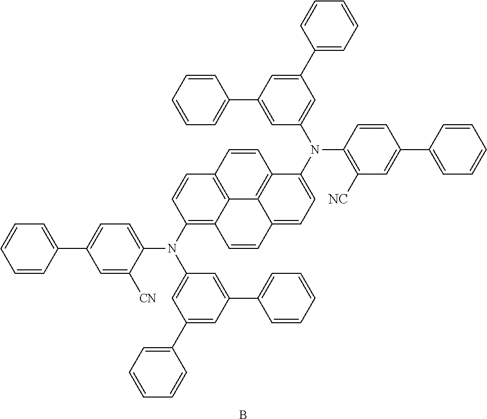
C1=CC(C2=CC=C(N(C3=C4C5=C(C=C3)C=CC3=C5C(=CC=C3N(C3=CC(C5=CC=CC=C5)=CC(C5=CC=CC=C5)=C3)C3=C([NC])C=C(C5=CC=CC=C5)C=C3)C=C4)C3=CC(C4=CC=CC=C4)=CC(C4=CC=CC=C4)=C3)C([CN])=C2)=CC=C1.B
